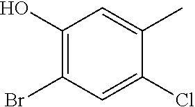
C1(O)=C(Br)C=C(Cl)C(C)=C1
